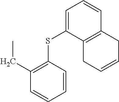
C1=CC(SC2=CC=CC3=C2CC=CC3)=C(CC)C=C1
